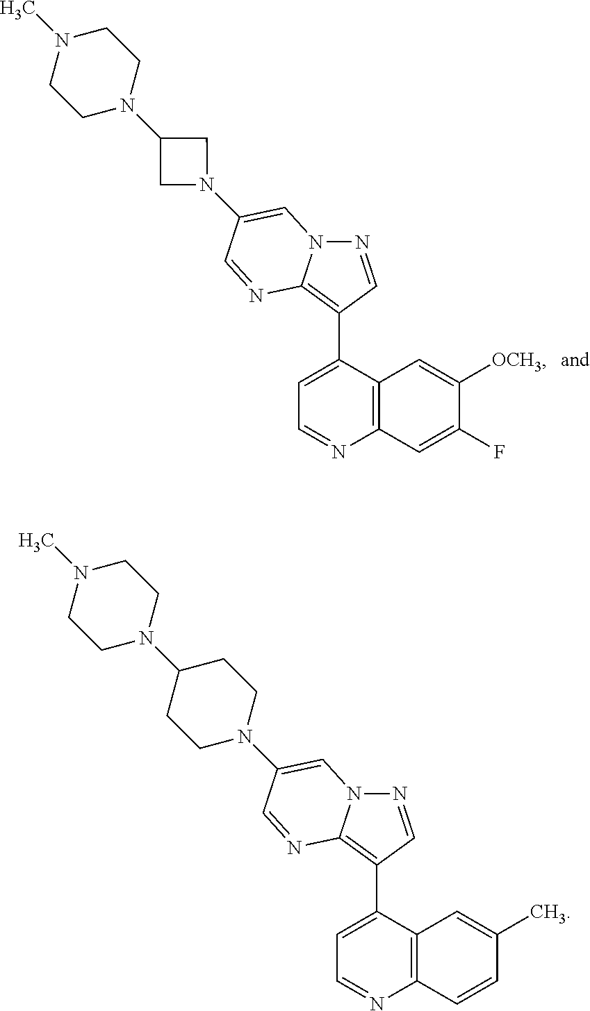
N1=CC(C2=CC=NC3=C2C=C([OCH3])C(F)=C3)=C2N1C=C(N1CC(N3CCN(C)CC3)C1)C=N2.N1=CC(C2=CC=NC3=C2C=C(C)C=C3)=C2N1C=C(N1CCC(N3CCN(C)CC3)CC1)C=N2
